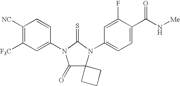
C1([NC])=C([F3C])C=C(N2C(=O)C3(N(C4=CC=C(C(N[Me])=O)C(F)=C4)C2=S)CCC3)C=C1
